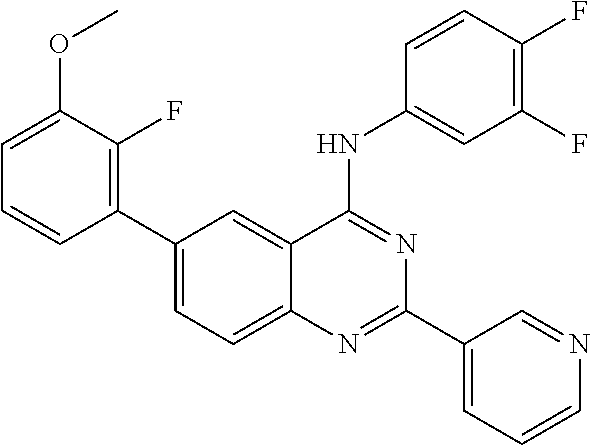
C1=C(C2=C(F)C(OC)=CC=C2)C=C2C(=C1)N=C(C1=CC=CN=C1)N=C2NC1=CC(F)=C(F)C=C1
